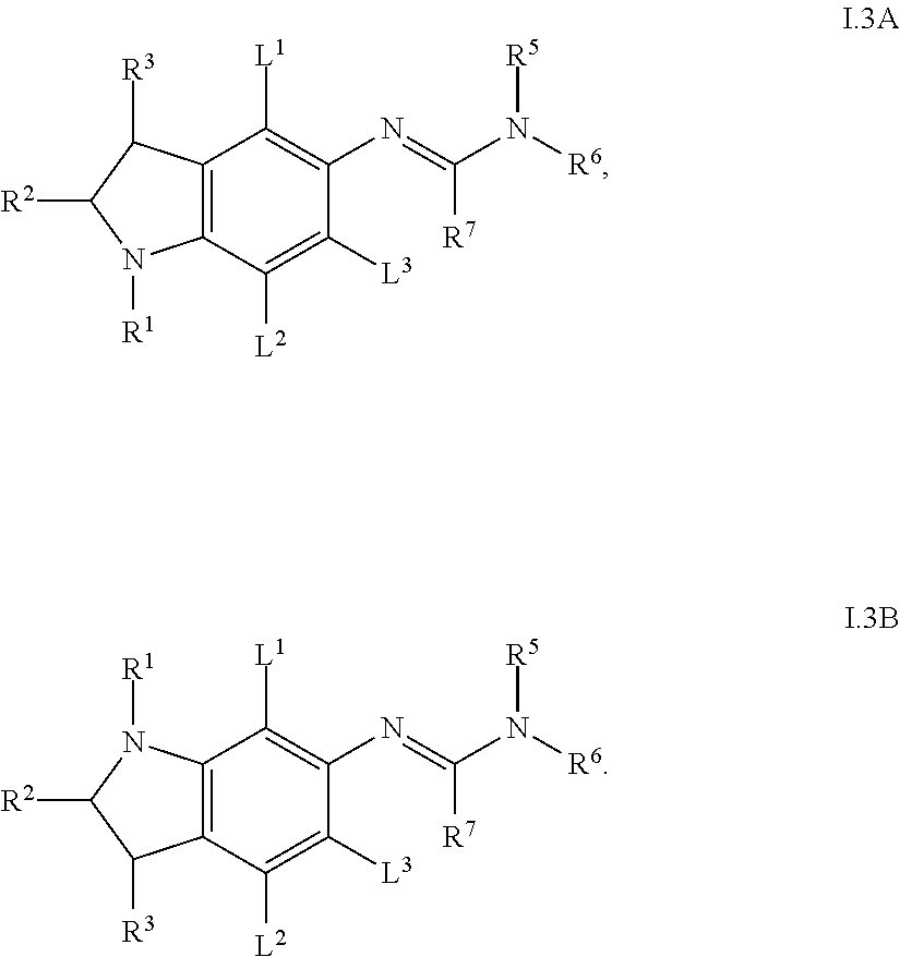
C12=C(C([L2])=C([L3])C(N=C(N([R6])[R5])[R7])=C1[L1])N([R1])C([R2])C2[R3].C12=C(C([L2])=C([L3])C(N=C(N([R6])[R5])[R7])=C1[L1])C([R3])C([R2])N2[R1]
